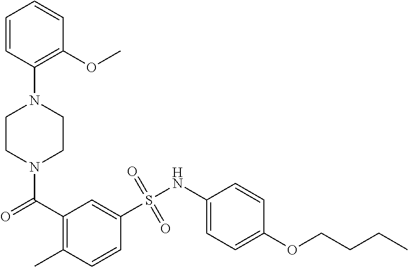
N1(C(C2=C(C)C=CC(S(NC3=CC=C(OCCCC)C=C3)(=O)=O)=C2)=O)CCN(C2=C(OC)C=CC=C2)CC1
